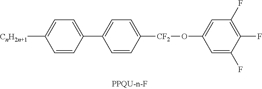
C1=CC(C2=CC=C([CF2]OC3=CC(F)=C(F)C(F)=C3)C=C2)=CC=C1[CnH2n+1]
